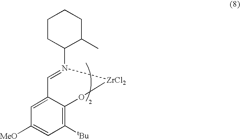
C1([tBu])=C2C(=CC([MeO])=C1)C=N(C1CCCCC1C)[ZrCl2]O2
